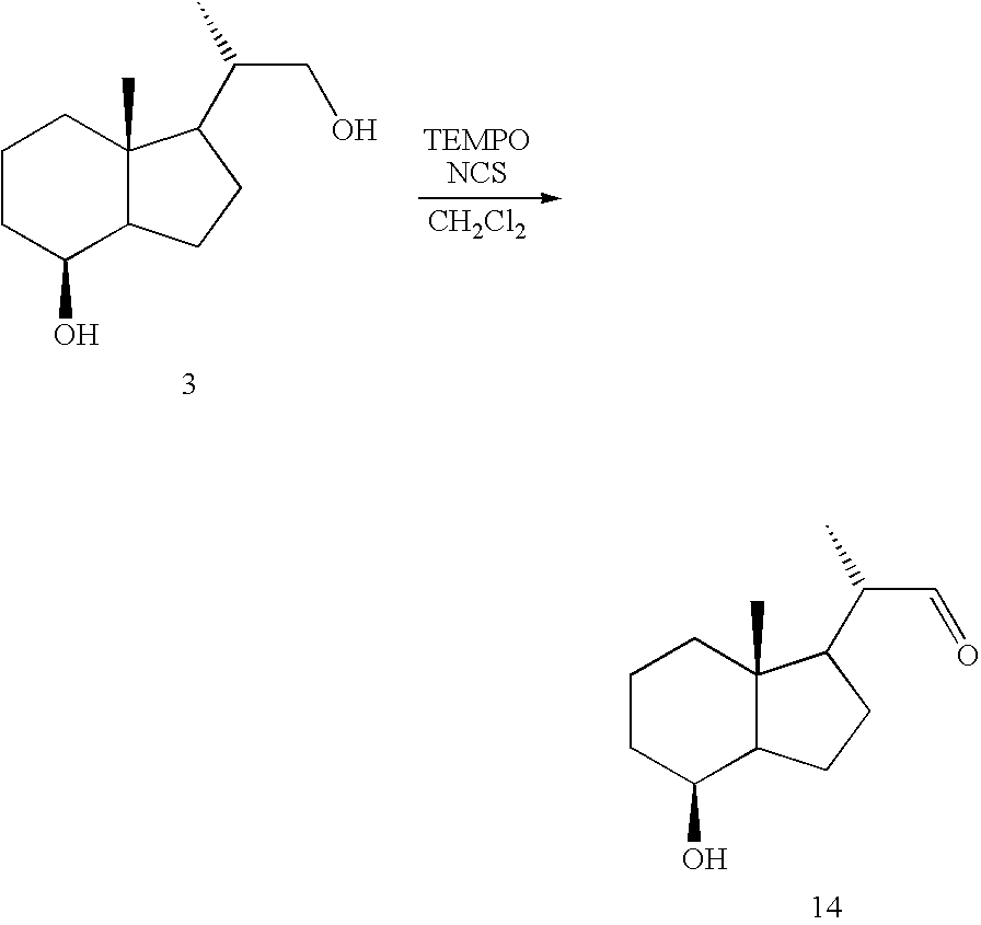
C1CC(O)C2C(C)(C1)C(C(C=O)C)CC2.C1CC(O)C2C(C)(C1)C(C(CO)C)CC2.[CH2Cl2]
